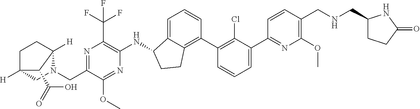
N1=C(CN2CC3([H])CCC2([H])C3C(O)=O)C(OC)=NC(NC2C3=CC=CC(C4=C(Cl)C(C5=NC(OC)=C(CNCC6CCC(=O)N6)C=C5)=CC=C4)=C3CC2)=C1C(F)(F)F
